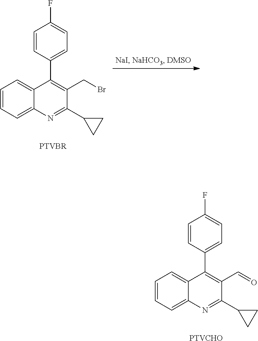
C1=CC=C2C(=C1)C(C1=CC=C(F)C=C1)=C(CBr)C(C1CC1)=N2.C1=CC=C2C(=C1)C(C1=CC=C(F)C=C1)=C(C=O)C(C1CC1)=N2.[PTVCHO]
